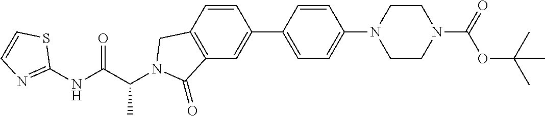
C1(NC(C(C)N2CC3=C(C=C(C4=CC=C(N5CCN(C(OC(C)(C)C)=O)CC5)C=C4)C=C3)C2=O)=O)=NC=CS1
